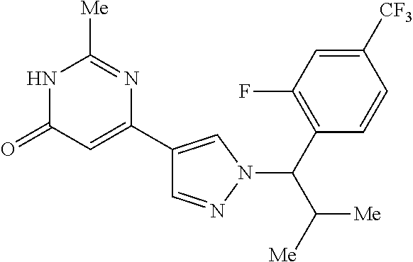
N1C(=O)C=C(C2=CN(C(C3=C(F)C=C([CF3])C=C3)C([Me])[Me])N=C2)N=C1[Me]
